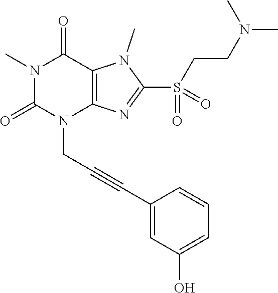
N1(C)C(=O)N(CC#CC2=CC(O)=CC=C2)C2=C(C1=O)N(C)C(S(CCN(C)C)(=O)=O)=N2
